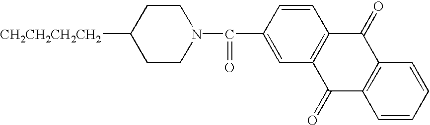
C1CN(C(=O)C2=CC3=C(C=C2)C(=O)C2=C(C3=O)C=CC=C2)CCC1[CH2CH2CH2CH2]
